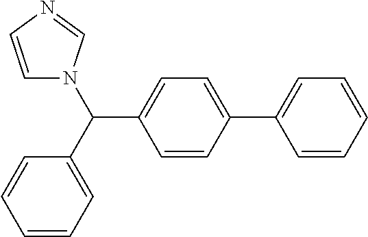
C1=CC=CC=C1C1=CC=C(C(C2=CC=CC=C2)N2C=CN=C2)C=C1
